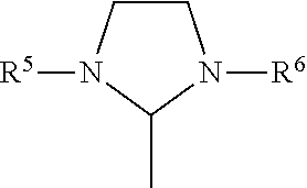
C1CN([R5])C(C)N1[R6]
